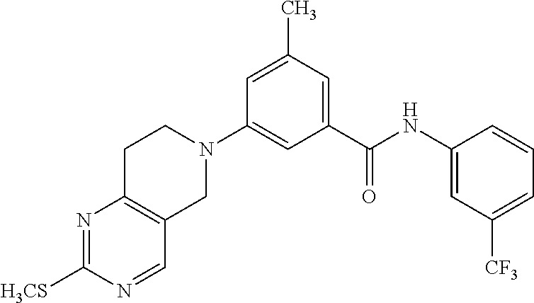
N1=C([H3CS])N=CC2=C1CCN(C1=CC(C(NC3=CC([CF3])=CC=C3)=O)=CC(C)=C1)C2
